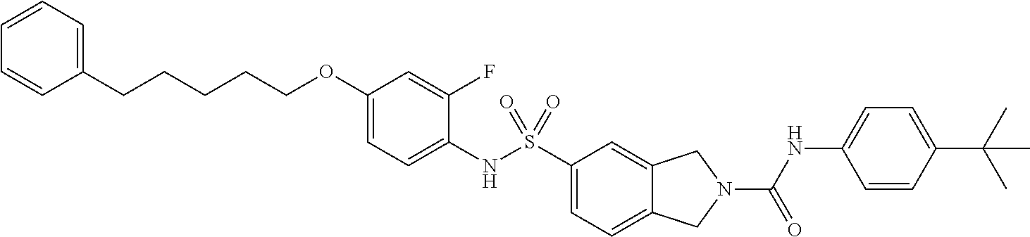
C1(OCCCCCC2=CC=CC=C2)=CC=C(NS(C2=CC=C3C(=C2)CN(C(NC2=CC=C(C(C)(C)C)C=C2)=O)C3)(=O)=O)C(F)=C1
